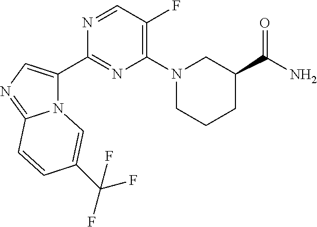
N12C(C3=NC(N4CCCC(C(=O)N)C4)=C(F)C=N3)=CN=C1C=CC(C(F)(F)F)=C2
